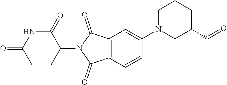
C1=C(N2CC(C=O)CCC2)C=CC2=C1C(=O)N(C1CCC(=O)NC1=O)C2=O
